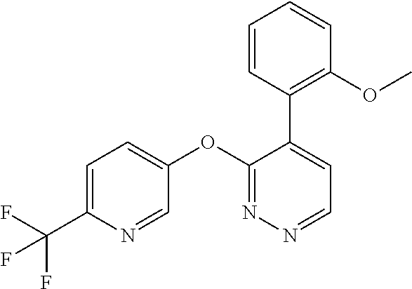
C1=C(C(F)(F)F)N=CC(OC2=NN=CC=C2C2=C(OC)C=CC=C2)=C1
